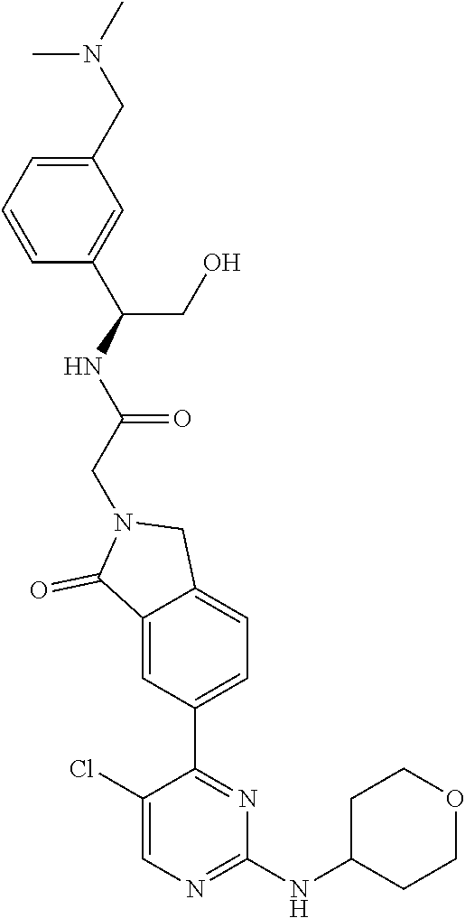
C1(NC2CCOCC2)=NC=C(Cl)C(C2=CC=C3C(=C2)C(=O)N(CC(=O)NC(CO)C2=CC(CN(C)C)=CC=C2)C3)=N1
